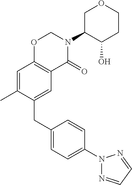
C1(CC2=CC3=C(C=C2C)OCN(C2C(O)CCOC2)C3=O)=CC=C(N2N=CC=N2)C=C1
